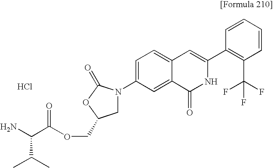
C(C(OCC1CN(C2=CC=C3C(=C2)C(=O)NC(C2=C(C(F)(F)F)C=CC=C2)=C3)C(=O)O1)=O)(N)C(C)C.Cl
